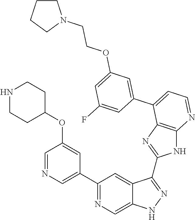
C1(C2=NC=C3C(=C2)C(C2=NC4=C(N2)N=CC=C4C2=CC(OCCN4CCCC4)=CC(F)=C2)=NN3)=CN=CC(OC2CCNCC2)=C1
